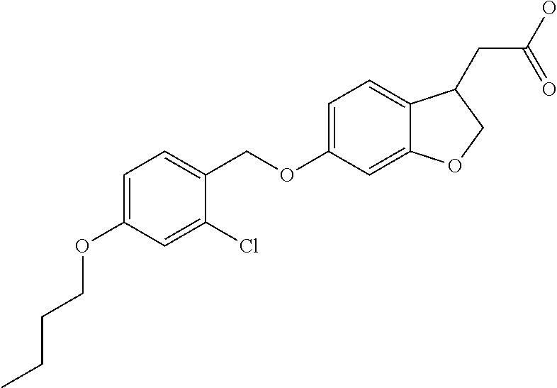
C1=C(OCCCC)C=C(Cl)C(COC2=CC=C3C(=C2)OCC3CC(O)=O)=C1
